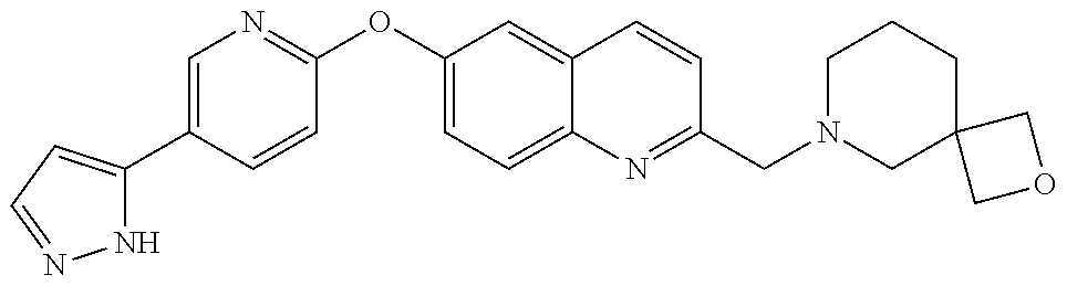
N1C(C2=CN=C(OC3=CC=C4C(=C3)C=CC(CN3CC5(CCC3)COC5)=N4)C=C2)=CC=N1
